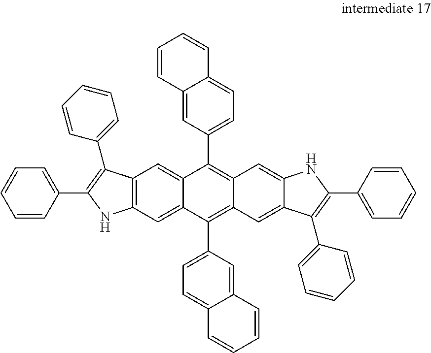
C12=C(C=C3C(=C1)C(C1=CC=C4C(=C1)C=CC=C4)=C1C(=C3C3=CC=C4C(=C3)C=CC=C4)C=C3C(=C1)NC(C1=CC=CC=C1)=C3C1=CC=CC=C1)NC(C1=CC=CC=C1)=C2C1=CC=CC=C1
